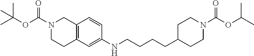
O=C(N1CCC2=C(C1)C=CC(NCCCCC1CCN(C(OC(C)C)=O)CC1)=C2)OC(C)(C)C
